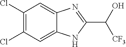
C1(Cl)=C(Cl)C=C2C(=C1)N=C(C(O)[CF3])N2
